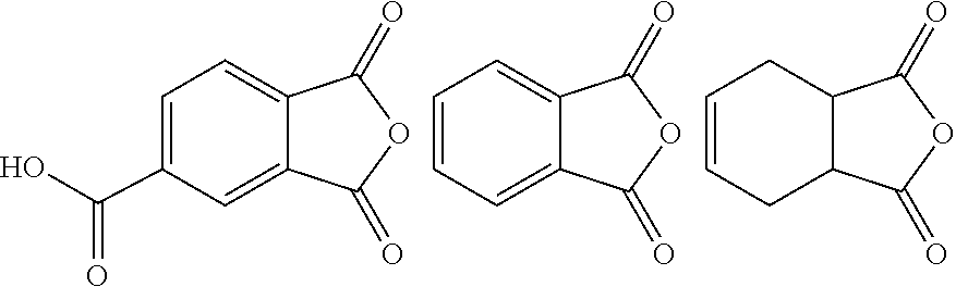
C1(C(O)=O)=CC=C2C(=O)OC(=O)C2=C1.C1=CC=C2C(=O)OC(=O)C2=C1.C1=CCC2C(=O)OC(=O)C2C1
